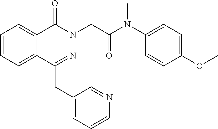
C1=CC=C2C(=C1)C(=O)N(CC(=O)N(C1=CC=C(OC)C=C1)C)N=C2CC1=CC=CN=C1
